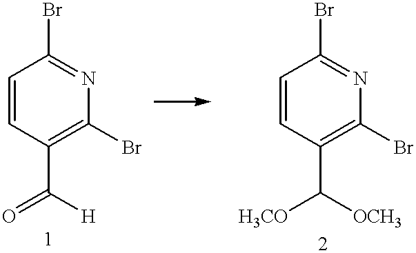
C1=CC(C(=O)[H])=C(Br)N=C1Br.C1=CC(C([H3CO])[OCH3])=C(Br)N=C1Br
